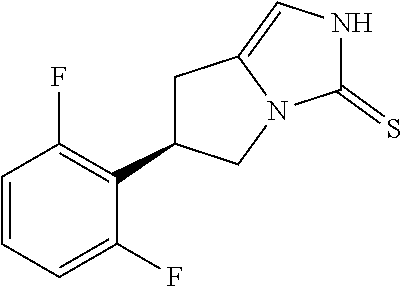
C1=CC=C(F)C(C2CC3=CNC(=S)N3C2)=C1F
